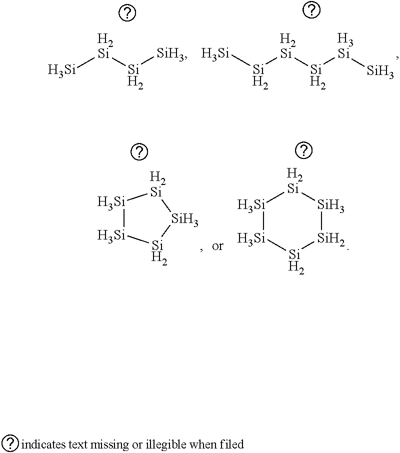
[Si][H2Si][Si][SiH3].[Si]([H2Si][Si][H3Si][Si])[Si].[Si]1[Si][Si][Si][H2Si]1.[Si]1[Si][Si][Si][Si][H2Si]1
